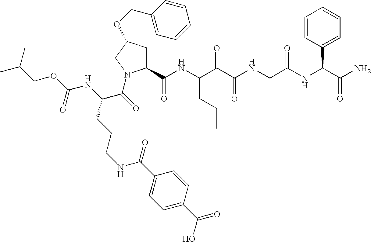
C1(C(NC(C(C(NCC(NC(C(N)=O)C2=CC=CC=C2)=O)=O)=O)CCC)=O)CC(OCC2=CC=CC=C2)CN1C(C(CCCNC(C1=CC=C(C(O)=O)C=C1)=O)NC(OCC(C)C)=O)=O
